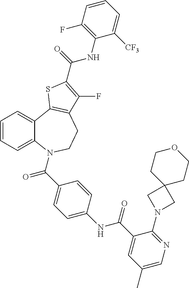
C1=CC=C2C(=C1)C1=C(CCN2C(=O)C2=CC=C(NC(=O)C3=CC(C)=CN=C3N3CC4(C3)CCOCC4)C=C2)C(F)=C(C(NC2=C(F)C=CC=C2[CF3])=O)S1
